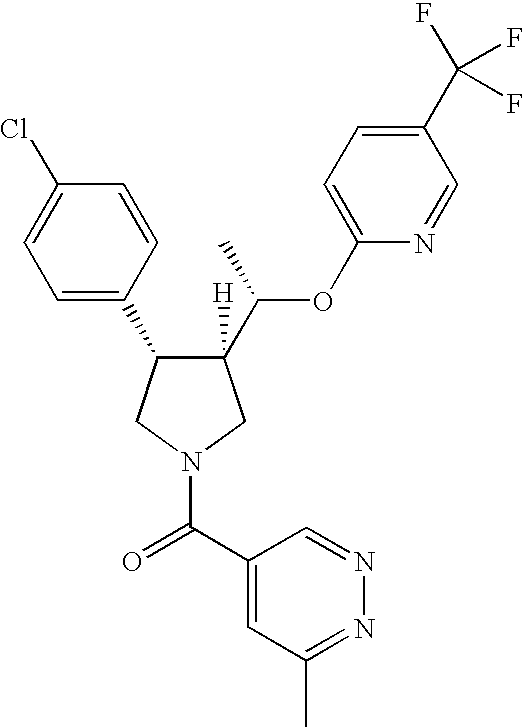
C1([H])(C(C)OC2=CC=C(C(F)(F)F)C=N2)C(C2=CC=C(Cl)C=C2)CN(C(=O)C2=CC(C)=NN=C2)C1
